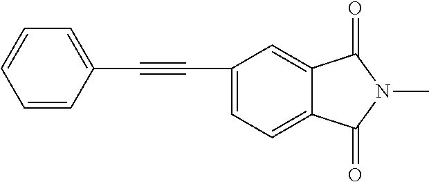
C1=CC(C#CC2=CC=C3C(=C2)C(=O)N(C)C3=O)=CC=C1
